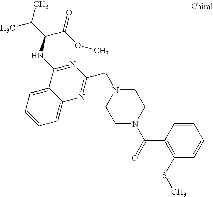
C1=C2C(=CC=C1)C(NC(C(C)C)C(OC)=O)=NC(CN1CCN(C(=O)C3=C(SC)C=CC=C3)CC1)=N2
